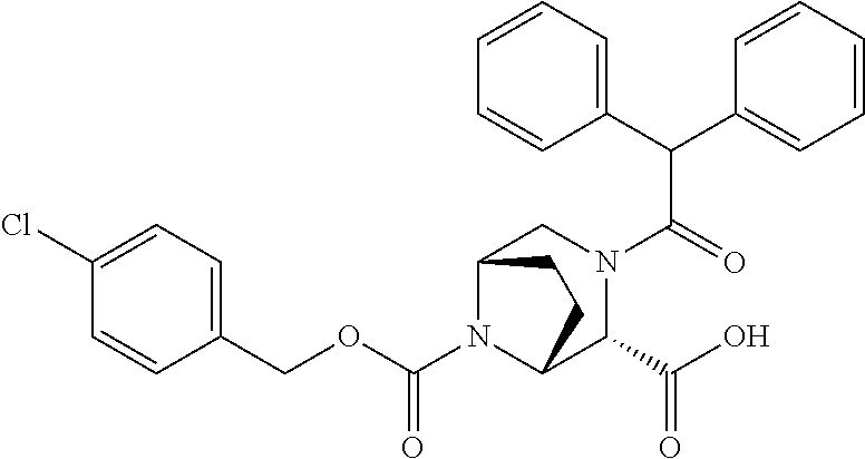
C(N1C2C(C(=O)O)N(C(C(C3=CC=CC=C3)C3=CC=CC=C3)=O)CC1CC2)(OCC1=CC=C(Cl)C=C1)=O
